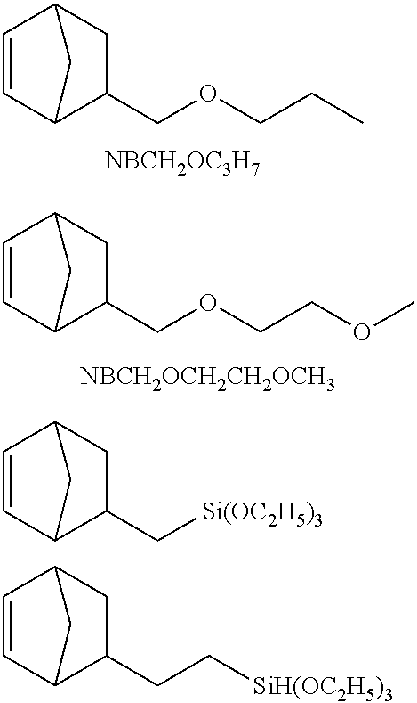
C1=CC2C(COCCC)CC1C2.[NBCH2OC3H7].C1=CC2C(COCCOC)CC1C2.[NBCH2OCH2CH2OCH3].C1=CC2C(C[Si(OC2H5)3])CC1C2.C1=CC2C(CC[SiH(OC2H5)3])CC1C2
